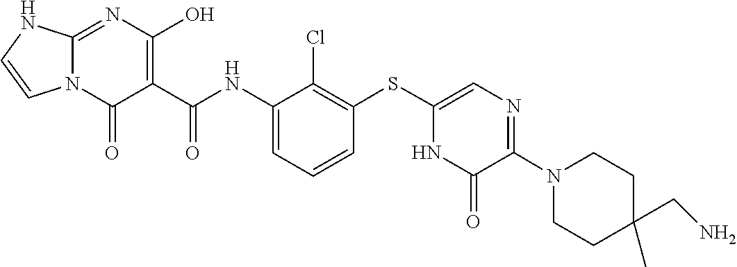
C1C(C)(CN)CCN(C2=NC=C(SC3=C(Cl)C(NC(=O)C4=C(O)N=C5N(C4=O)C=CN5)=CC=C3)NC2=O)C1
